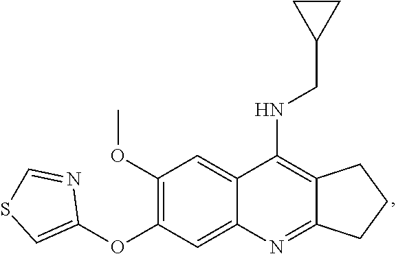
C12=C(NCC3CC3)C3=CC(OC)=C(OC4=CSC=N4)C=C3N=C1CCC2
